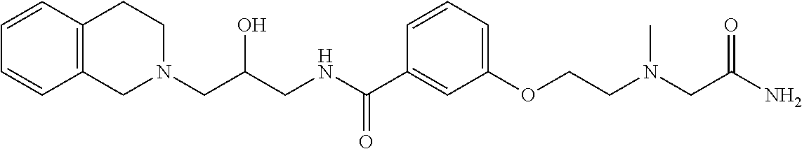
C1(C(NCC(CN2CC3=C(CC2)C=CC=C3)O)=O)=CC(OCCN(CC(N)=O)C)=CC=C1
